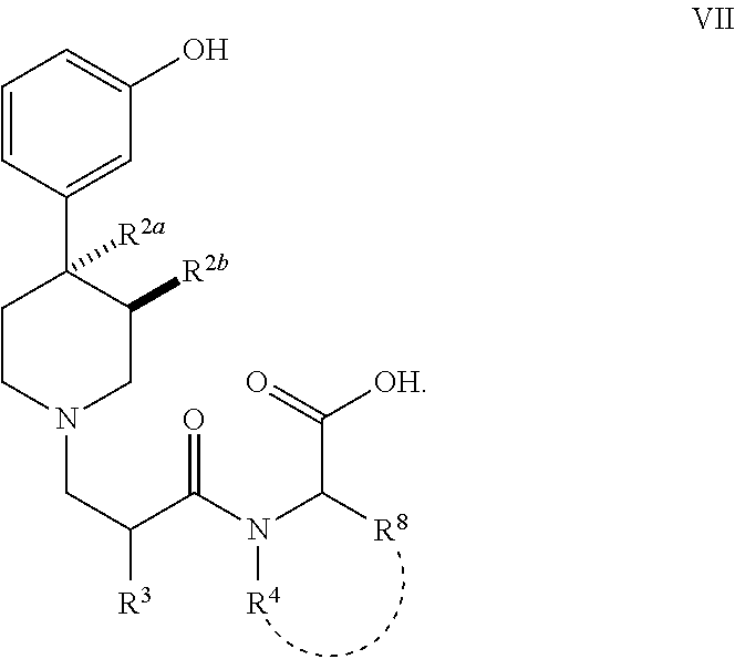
C1=CC(C2([R2a])CCN(CC([R3])C(N(C([R8])C(=O)[OH])[R4])=O)CC2[R2b])=CC(O)=C1
